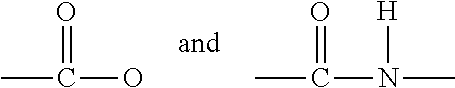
CC(=O)O.CC(=O)N(C)[H]
